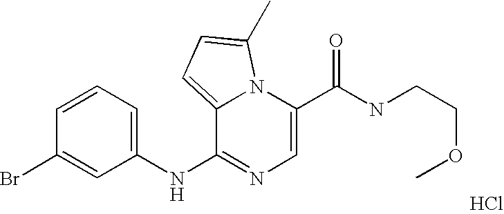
C1=C(C(NCCOC)=O)N2C(=CC=C2C)C(NC2=CC=CC(Br)=C2)=N1.Cl
